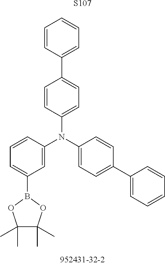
[S107].C1(B2OC(C)(C)C(C)(C)O2)=CC=CC(N(C2=CC=C(C3=CC=CC=C3)C=C2)C2=CC=C(C3=CC=CC=C3)C=C2)=C1
